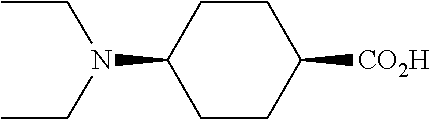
C1(N(CC)CC)CCC([CO2H])CC1
